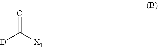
O=C([X1])[D]
